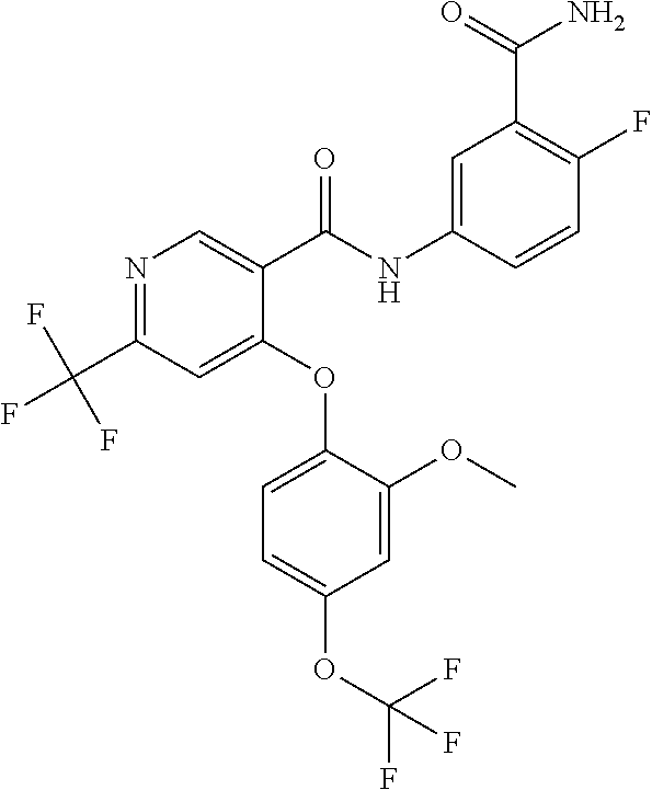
N1=C(C(F)(F)F)C=C(OC2=CC=C(OC(F)(F)F)C=C2OC)C(C(NC2=CC(C(=O)N)=C(F)C=C2)=O)=C1
